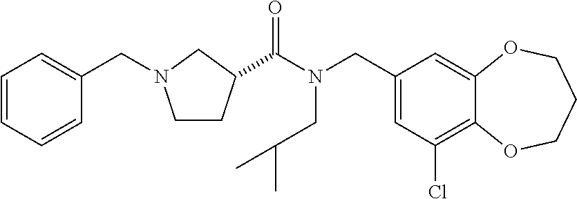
C1=CC=CC(CN2CCC(C(N(CC(C)C)CC3=CC(Cl)=C4C(=C3)OCCCO4)=O)C2)=C1
